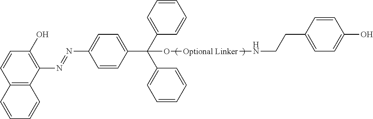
C12=C(C(N=NC3=CC=C(C(C4=CC=CC=C4)(C4=CC=CC=C4)O[Optional Linker]NCCC4=CC=C(O)C=C4)C=C3)=C(O)C=C1)C=CC=C2
